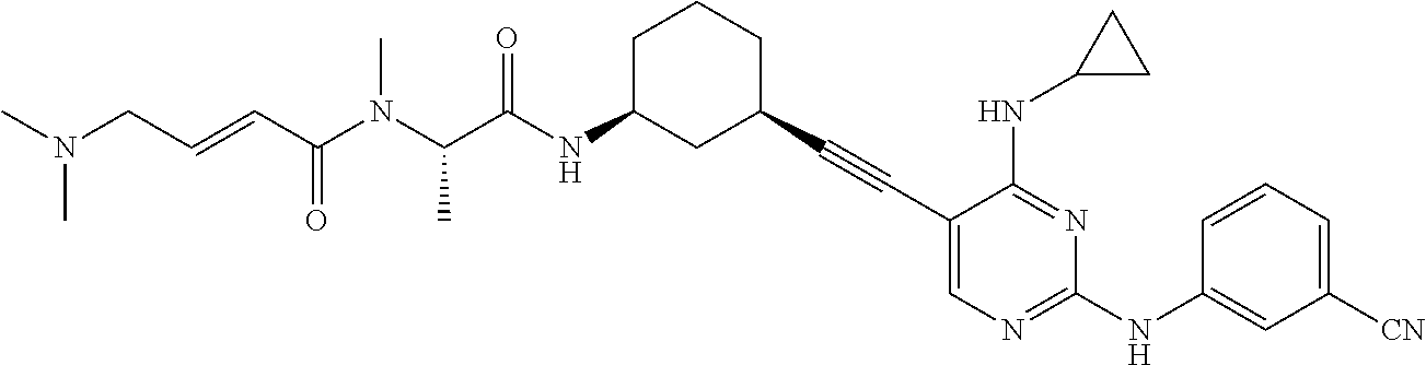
CN(CC=CC(N(C(C(NC1CC(C#CC2=CN=C(NC3=CC([CN])=CC=C3)N=C2NC2CC2)CCC1)=O)C)C)=O)C
